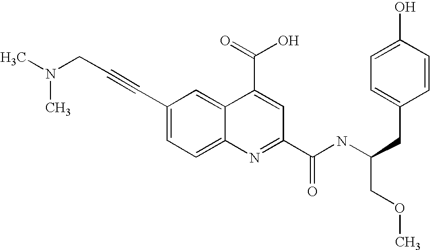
C1(C#CCN(C)C)=CC=C2C(=C1)C(C(O)=O)=CC(C(NC(CC1=CC=C(O)C=C1)COC)=O)=N2
